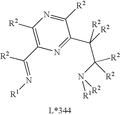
N1=C(C([R2])(C(N([R1])[R2])([R2])[R2])[R2])C([R2])=NC([R2])=C1C(=N[R1])[R2]
